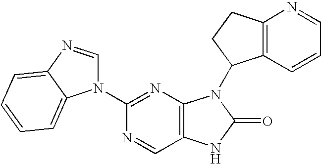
C1(N2C=NC3=CC=CC=C32)=NC2=C(C=N1)NC(=O)N2C1C2=C(N=CC=C2)CC1
